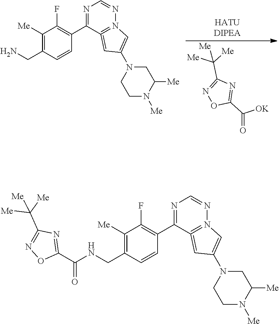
N1=C(C([Me])([Me])[Me])N=C(C([OK])=O)O1.N1=C(C2=C(F)C([Me])=C(CN)C=C2)C2=N(N=C1)C=C(N1CCN([Me])C([Me])C1)C=2.N1=C(C2=C(F)C([Me])=C(CNC(=O)C3=NC(C([Me])([Me])[Me])=NO3)C=C2)C2=N(N=C1)C=C(N1CCN([Me])C([Me])C1)C=2
